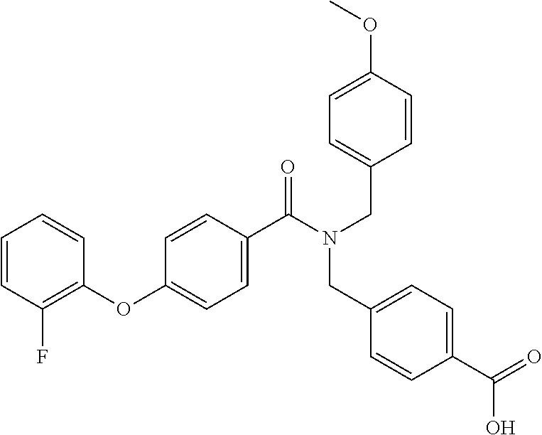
C1=CC(F)=C(OC2=CC=C(C(=O)N(CC3=CC=C(C(O)=O)C=C3)CC3=CC=C(OC)C=C3)C=C2)C=C1
